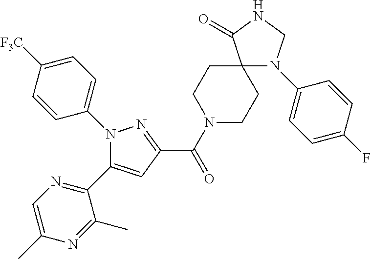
N1(C2=CC=C([F3C])C=C2)C(C2=NC=C(C)N=C2C)=CC(C(N2CCC3(CC2)N(C2=CC=C(F)C=C2)CNC3=O)=O)=N1
